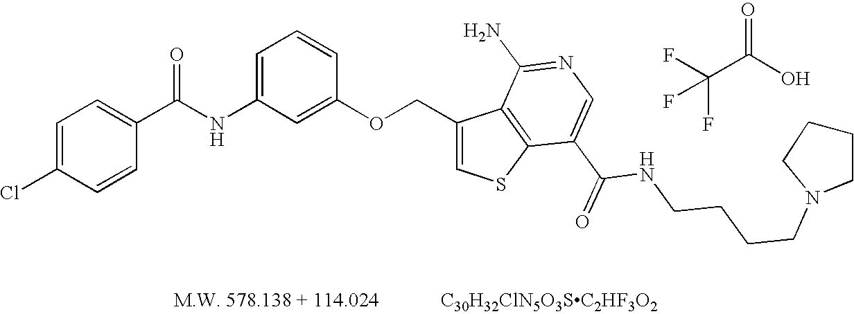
[C30H32ClN5O3SC2HF3O2].FC(C(O)=O)(F)F.C1=C(Cl)C=CC(C(NC2=CC=CC(OCC3=CSC4=C3C(N)=NC=C4C(NCCCCN3CCCC3)=O)=C2)=O)=C1
